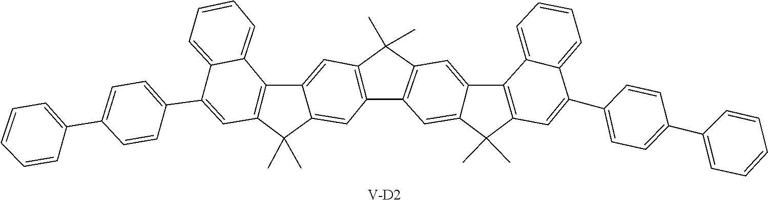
C1=CC=C2C(=C1)C(C1=CC=C(C3=CC=CC=C3)C=C1)=CC1=C2C2=CC3=C(C=C2C1(C)C)C1=C(C=C2C4=C(C=C(C5=CC=C(C6=CC=CC=C6)C=C5)C5=CC=CC=C54)C(C)(C)C2=C1)C3(C)C.[V-D2]
